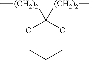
O1CCCOC1([(CH2)2]C)[(CH2)2]C
